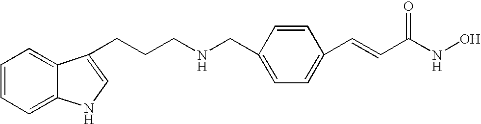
C1=CC=C2C(=C1)C(CCCNCC1=CC=C(C=CC(NO)=O)C=C1)=CN2
